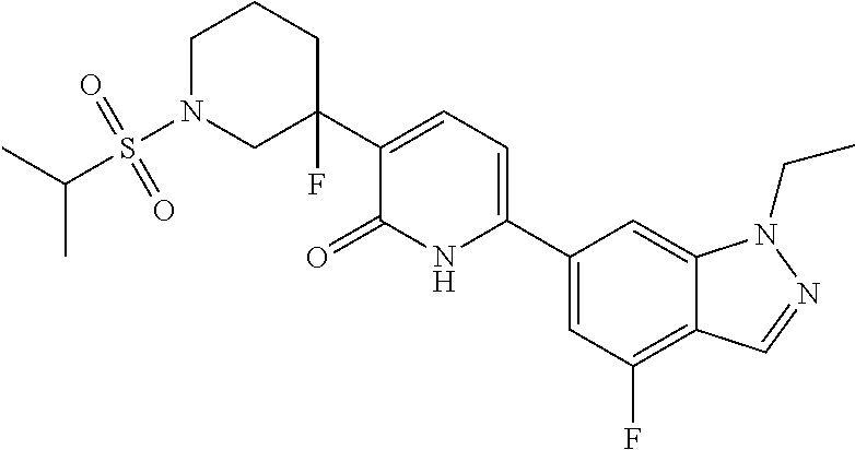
C1(C2=CC=C(C3(F)CN(S(C(C)C)(=O)=O)CCC3)C(=O)N2)=CC(F)=C2C(=C1)N(CC)N=C2
